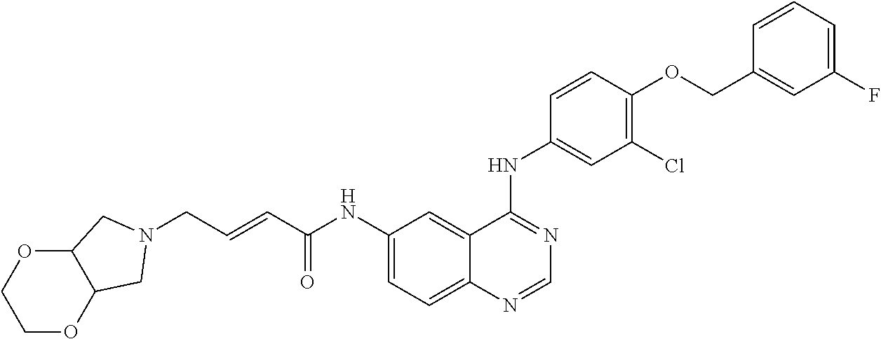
C(NC1=CC=C2C(=C1)C(NC1=CC(Cl)=C(OCC3=CC(F)=CC=C3)C=C1)=NC=N2)(=O)C=CCN1CC2OCCOC2C1
